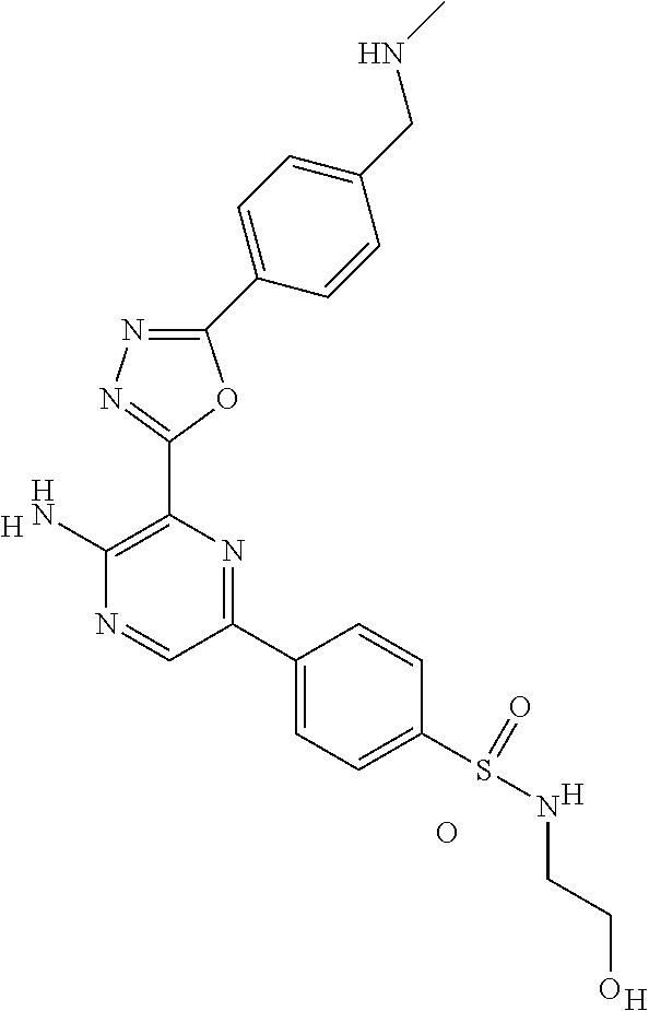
[H].C1(N)=C(C2=NN=C(C3=CC=C(CNC)C=C3)O2)N=C(C2=CC=C(S(NCCO)=O)C=C2)C=N1.[H].O.[H]
